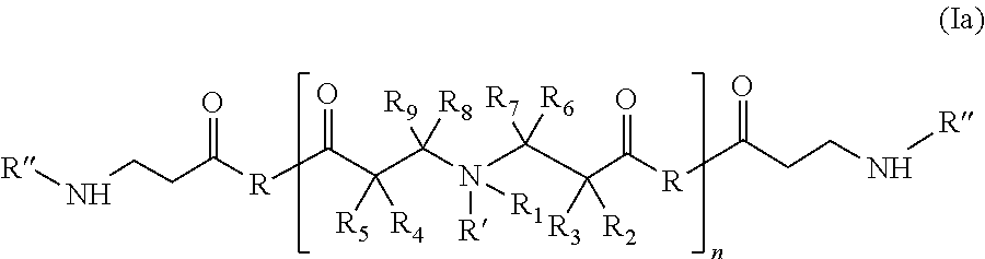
[R]NCCC([R]C(C(C(N(C(C(C([R]C(CCN[R])=O)=O)([R3])[R2])([R7])[R6])([R])[R1])([R9])[R8])([R5])[R4])=O)=O
